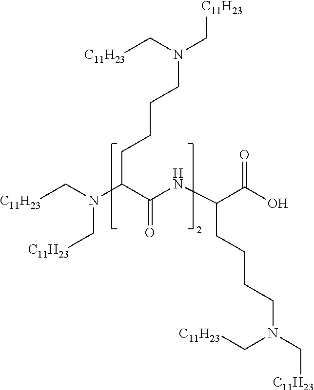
N(C(C(NC(C(O)=O)CCCCN(C[C11H23])C[C11H23])=O)CCCCN(C[C11H23])C[C11H23])(C[C11H23])C[C11H23]
